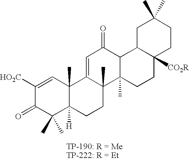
C1([HO2C])=CC2(C)C([H])(C(C)(C)C1=O)CCC1(C)C2=CC(=O)C2C1(C)CCC1([CO2R])C2CC(C)(C)CC1
